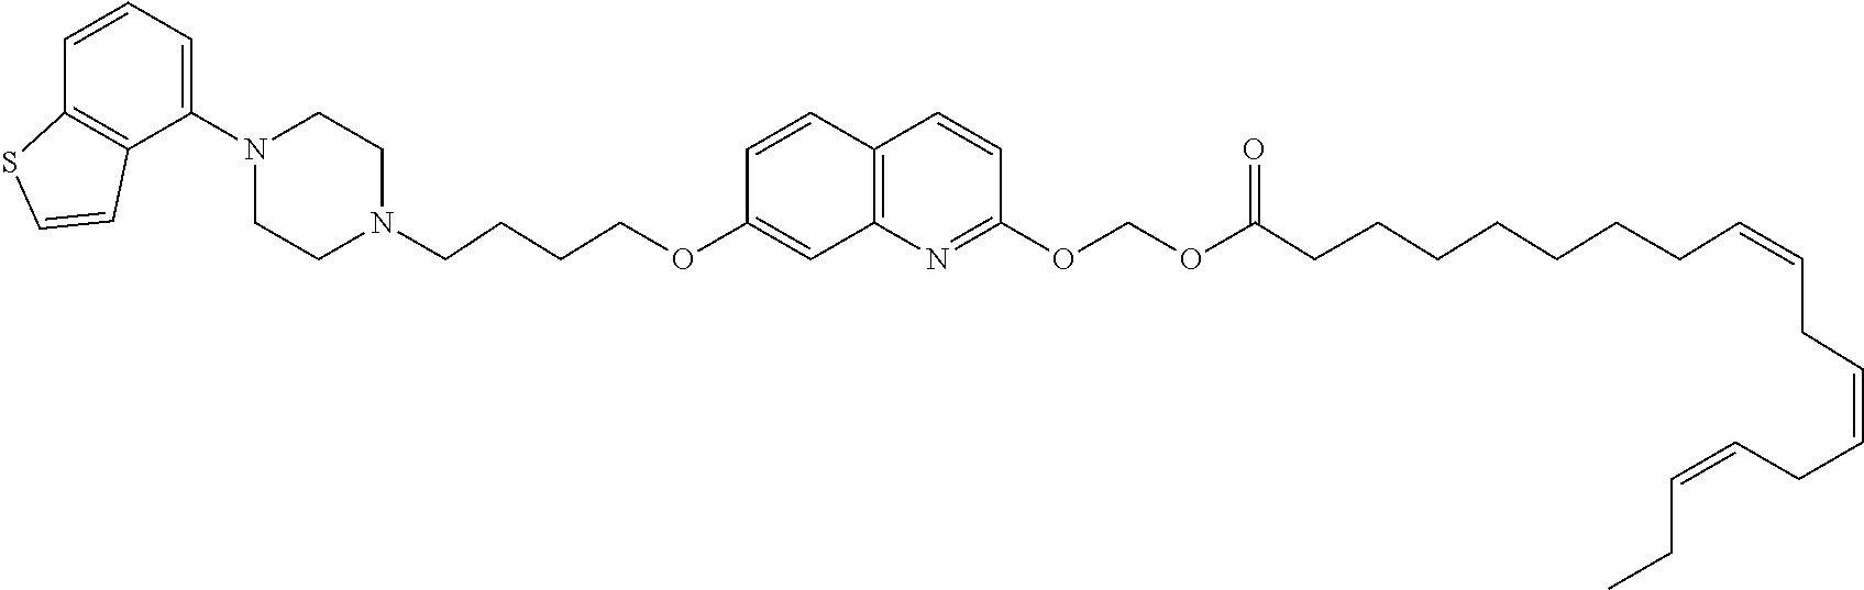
C1=CC2=C(C(N3CCN(CCCCOC4=CC5=C(C=C4)C=CC(OCOC(CCCCCCCC=CCC=CCC=CCC)=O)=N5)CC3)=C1)C=CS2
